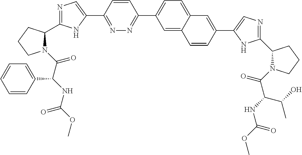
N1=C(C2=CN=C(C3N(C(C(NC(OC)=O)C4=CC=CC=C4)=O)CCC3)N2)C=CC(C2=CC=C3C(=C2)C=CC(C2=CN=C(C4N(C(C(NC(OC)=O)C(O)C)=O)CCC4)N2)=C3)=N1
